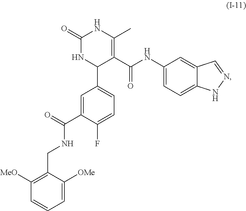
C1=C([OMe])C(CNC(C2=CC(C3C(C(=O)NC4=CC=C5C(=C4)C=NN5)=C(C)NC(=O)N3)=CC=C2F)=O)=C([MeO])C=C1
